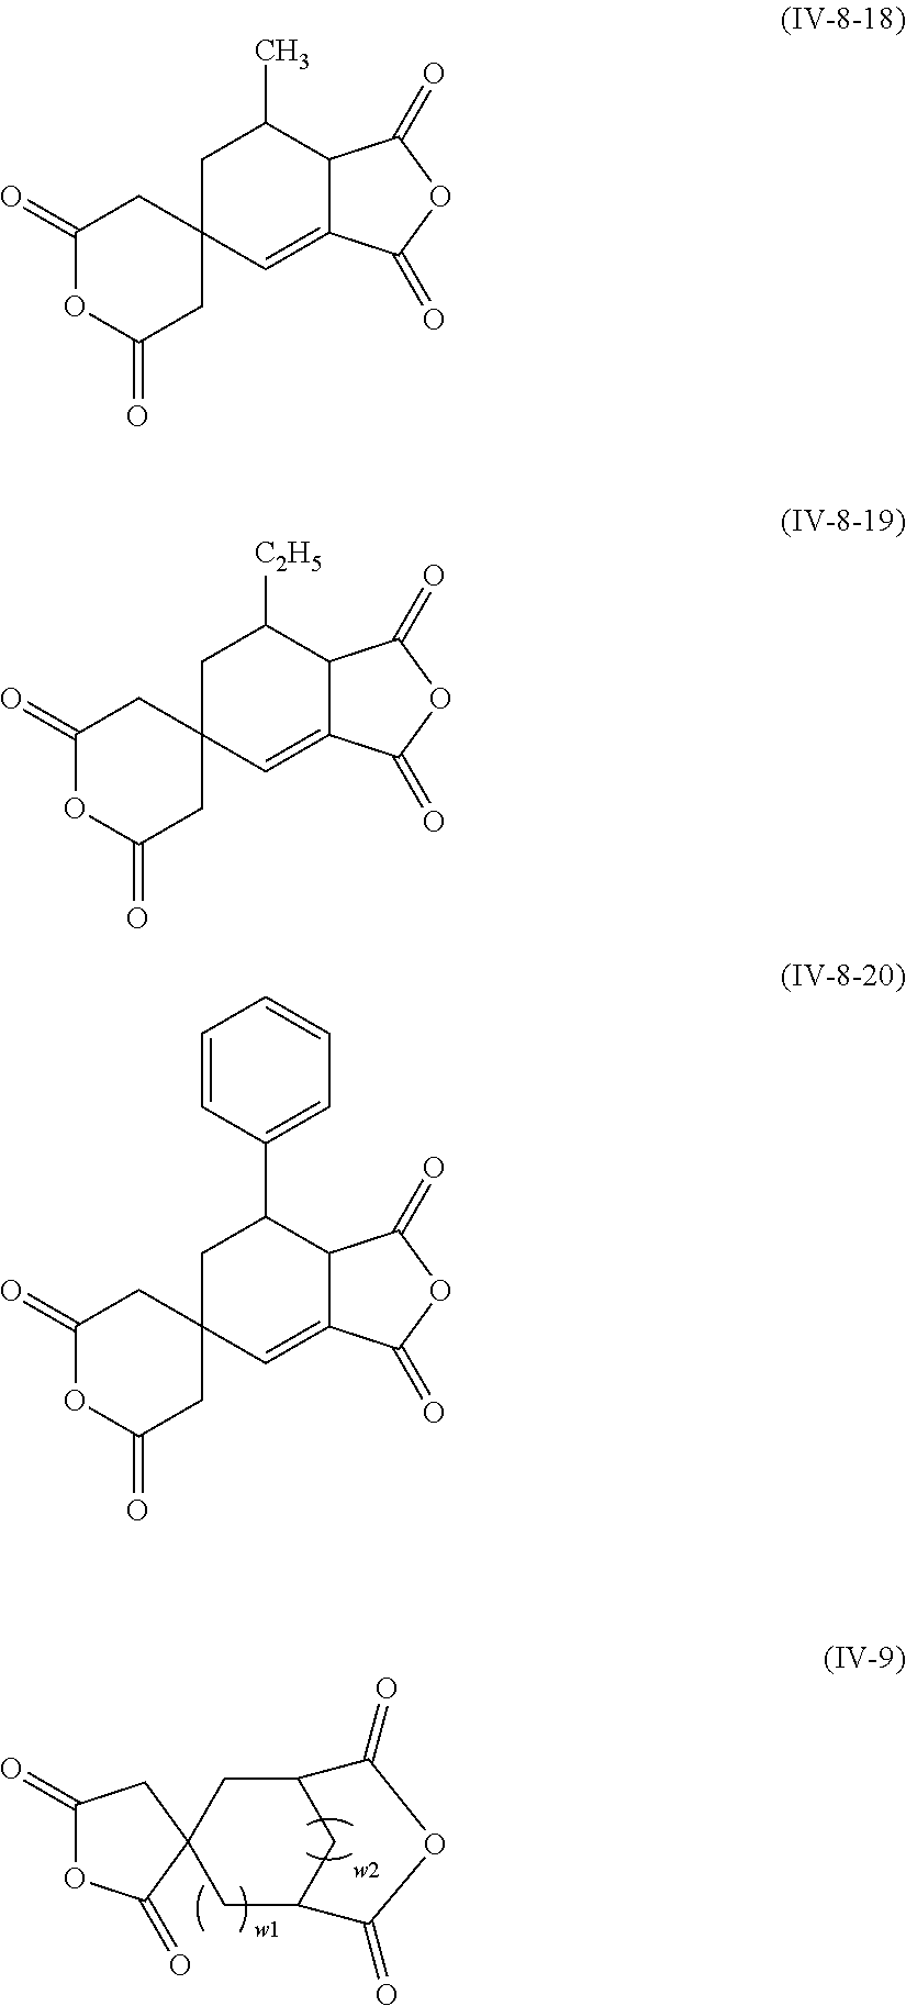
C1(=O)OC(=O)C2(C1)CC1CC(C2)C(=O)OC1=O.C12(C=C3C(C(C)C1)C(=O)OC3=O)CC(=O)OC(=O)C2.C12(C=C3C(C([C2H5])C1)C(=O)OC3=O)CC(=O)OC(=O)C2.C12(C=C3C(C(C4=CC=CC=C4)C1)C(=O)OC3=O)CC(=O)OC(=O)C2
